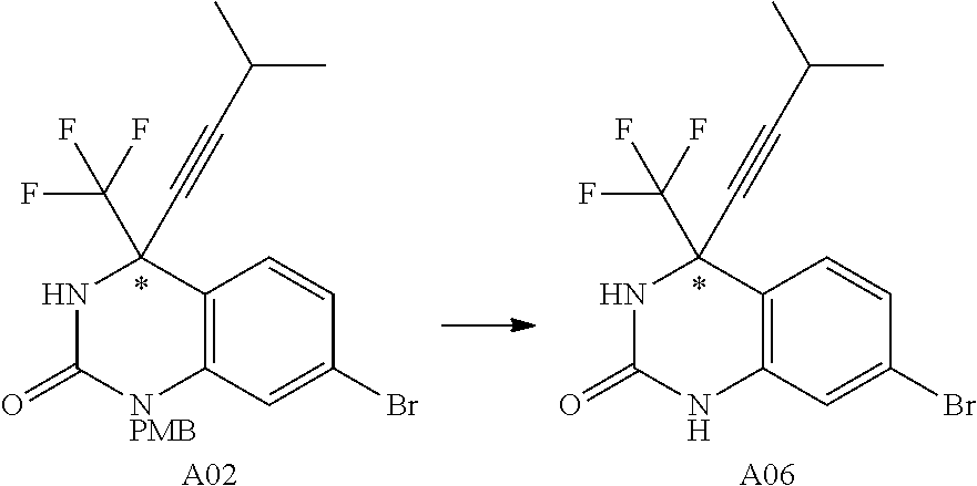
C12=C(C=C(Br)C=C1)[NPMB]C(=O)NC2(C(F)(F)F)C#CC(C)C.[A02].C12=C(C=C(Br)C=C1)NC(=O)NC2(C(F)(F)F)C#CC(C)C.[A06]
